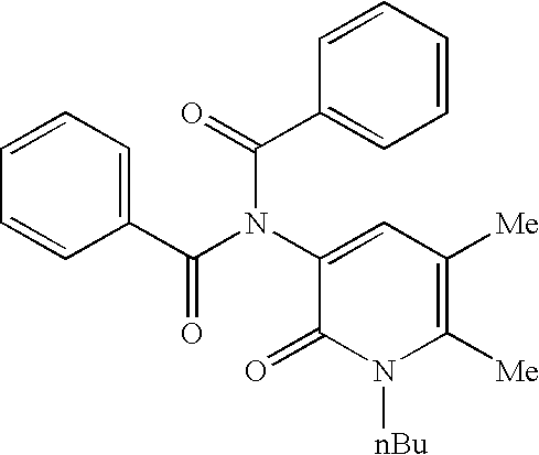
C1(C(N(C2=CC([Me])=C([Me])N([nBu])C2=O)C(=O)C2=CC=CC=C2)=O)=CC=CC=C1
